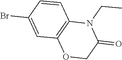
C1=C(Br)C=CC2=C1OCC(=O)N2CC
